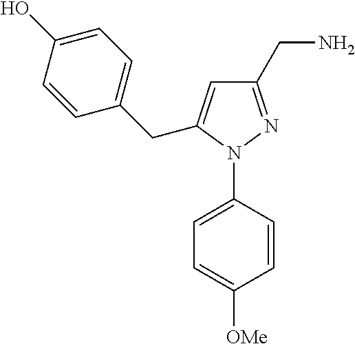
C1=C(N2N=C(CN)C=C2CC2=CC=C(O)C=C2)C=CC([OMe])=C1
